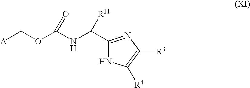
N1C([R4])=C([R3])N=C1C(NC(OC[A])=O)[R11]
